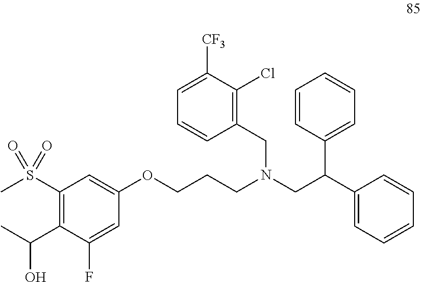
C1(OCCCN(CC2=C(Cl)C([CF3])=CC=C2)CC(C2=CC=CC=C2)C2=CC=CC=C2)=CC(S(C)(=O)=O)=C(C(C)O)C(F)=C1
